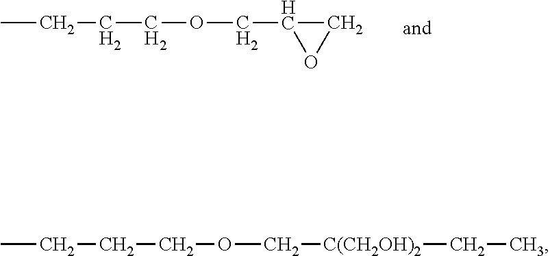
CCCCOCC1OC1.CCCCOC[C(CH2OH)2]CC
